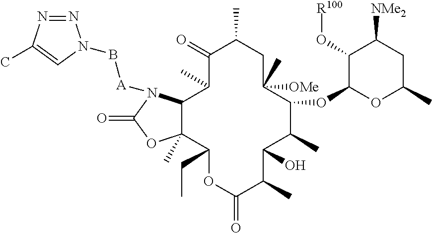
N1=NC(C)=CN1B[A]N1C2C(C)(C(CC)OC(=O)C(C)C(O)C(C)C(OC3C(O[R100])C([NMe2])CC(C)O3)C([OMe])(C)CC(C)C(=O)C2C)OC1=O
